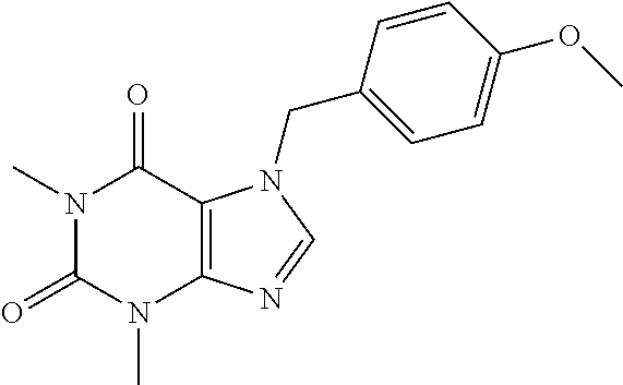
N1(C)C(=O)N(C)C2=C(C1=O)N(CC1=CC=C(OC)C=C1)C=N2
